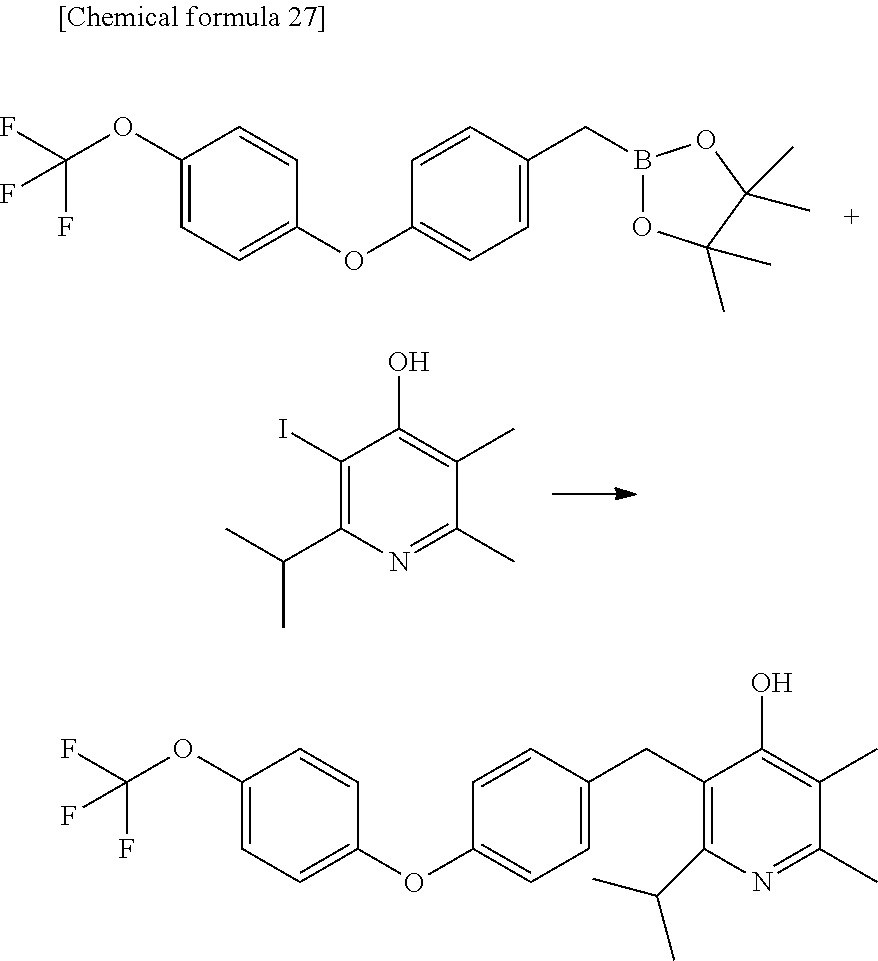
C1(OC(F)(F)F)=CC=C(OC2=CC=C(CB3OC(C)(C)C(C)(C)O3)C=C2)C=C1.C1(OC(F)(F)F)=CC=C(OC2=CC=C(CC3=C(C(C)C)N=C(C)C(C)=C3O)C=C2)C=C1.C1(I)=C(C(C)C)N=C(C)C(C)=C1O
